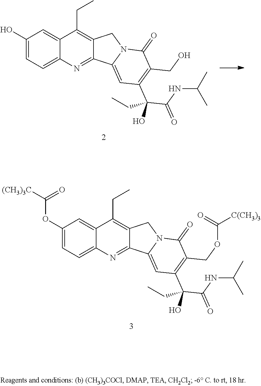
C1(O)=CC=C2C(=C1)C(CC)=C1C(=N2)C2=CC(C(C(NC(C)C)=O)(CC)O)=C(CO)C(=O)N2C1.C1(OC([(CH3)3C])=O)=CC=C2C(=C1)C(CC)=C1C(=N2)C2=CC(C(C(NC(C)C)=O)(CC)O)=C(COC([C(CH3)3])=O)C(=O)N2C1
